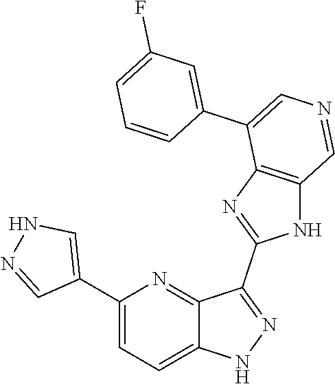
C1(C2=CNN=C2)=CC=C2C(=N1)C(C1=NC3=C(N1)C=NC=C3C1=CC(F)=CC=C1)=NN2
